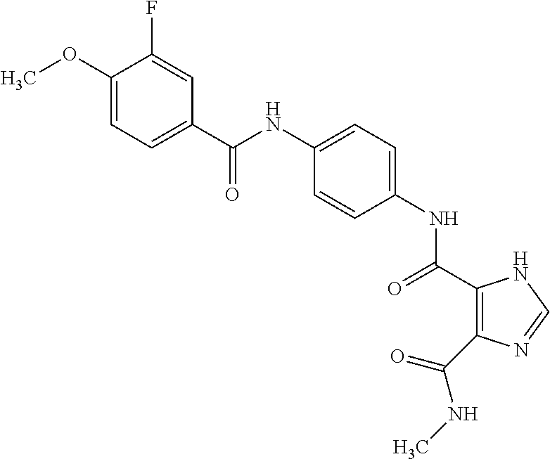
C(NC1=CC=C(NC(=O)C2=C(C(NC)=O)N=CN2)C=C1)(=O)C1=CC=C(OC)C(F)=C1
